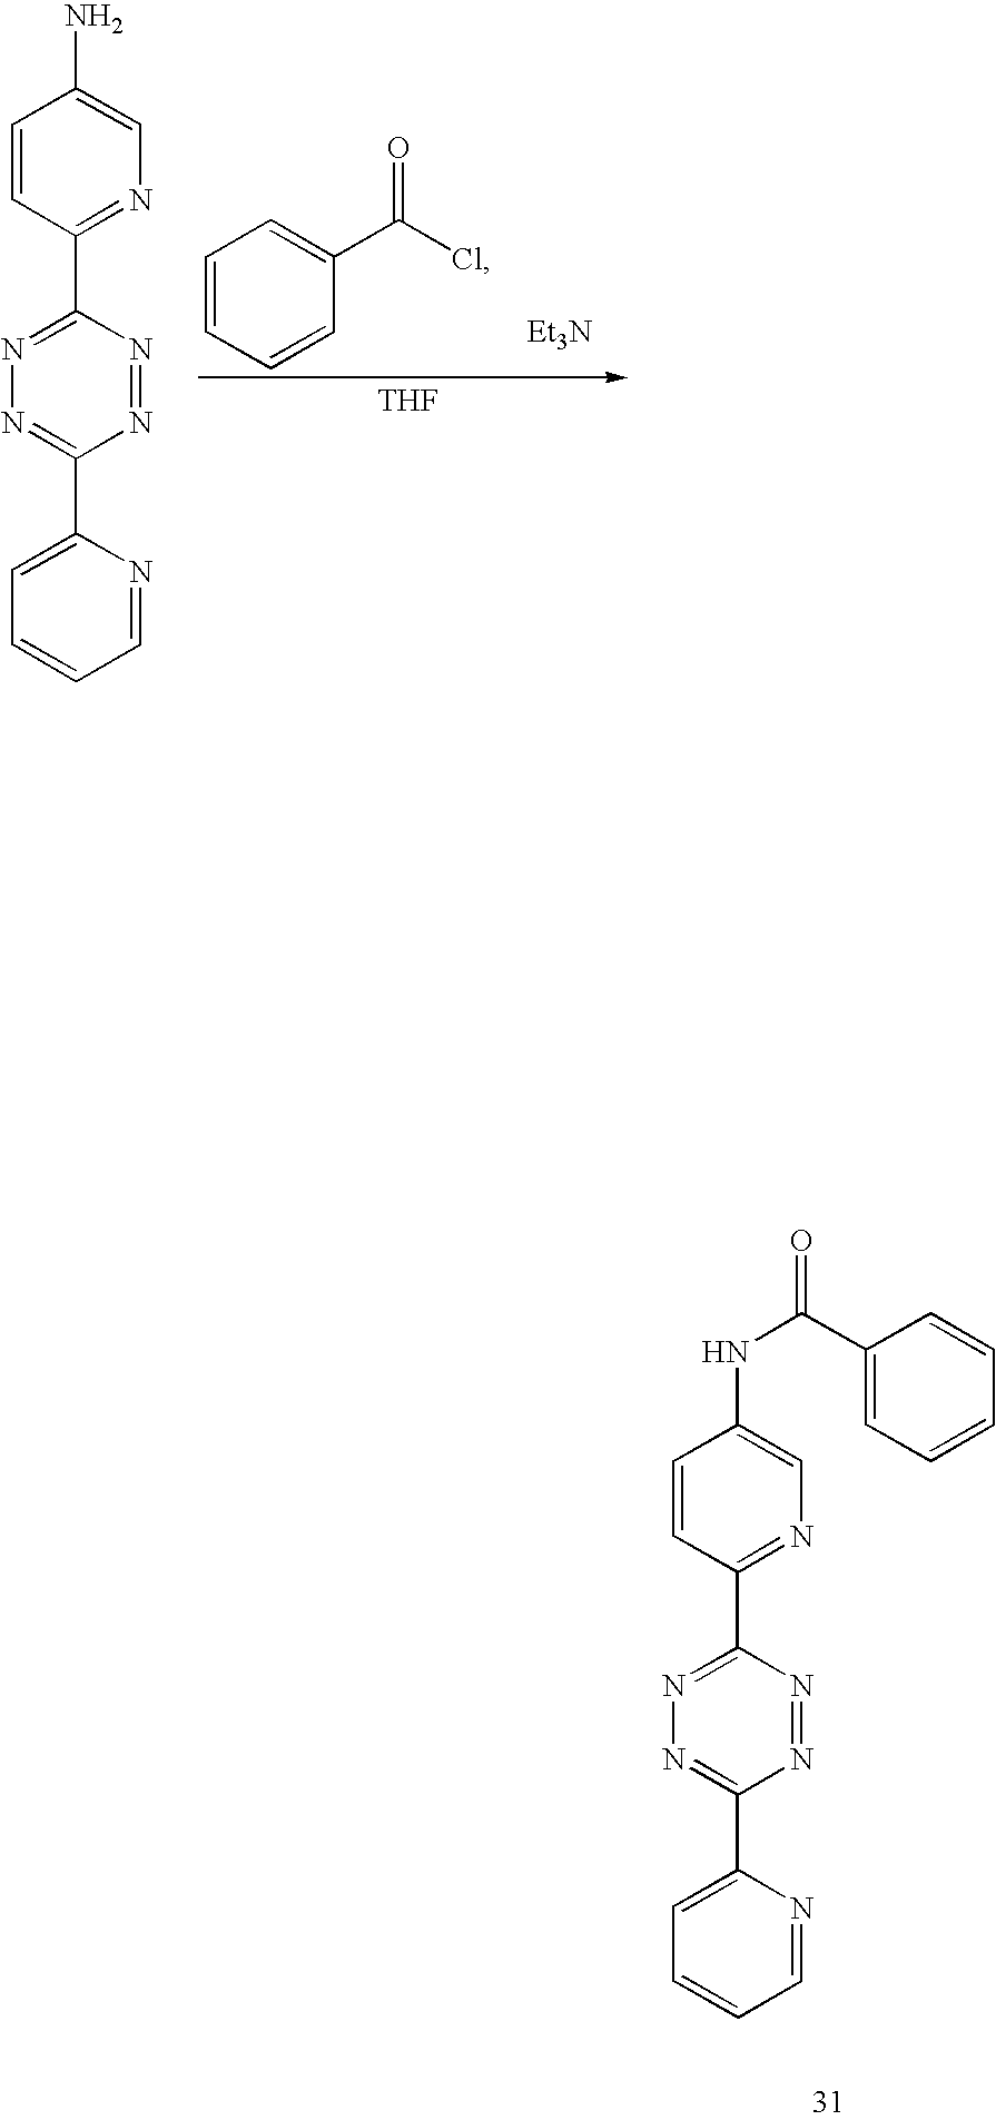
N1=C(C2=NC=C(N)C=C2)N=NC(C2=CC=CC=N2)=N1.C1=CC=CC(C(Cl)=O)=C1.[Et3N].[THF].N1=C(C2=NC=C(NC(C3=CC=CC=C3)=O)C=C2)N=NC(C2=CC=CC=N2)=N1
